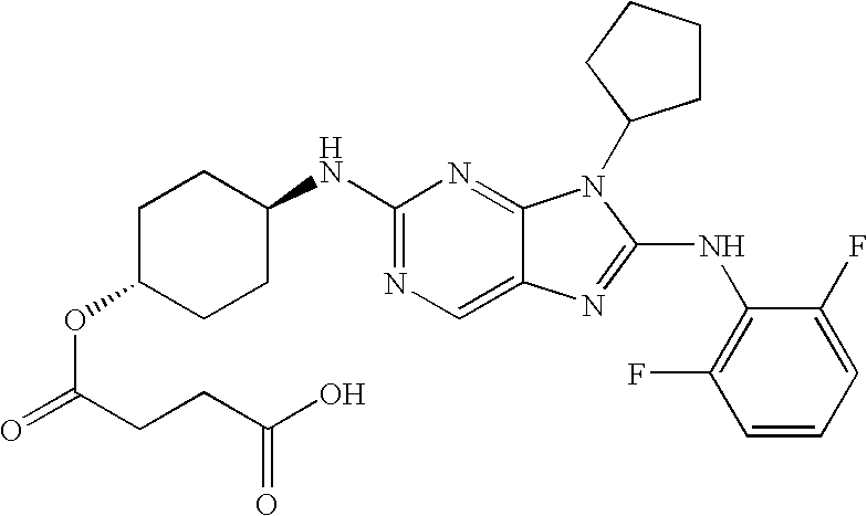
C1(NC2CCC(OC(=O)CCC(O)=O)CC2)=NC=C2C(=N1)N(C1CCCC1)C(NC1=C(F)C=CC=C1F)=N2
